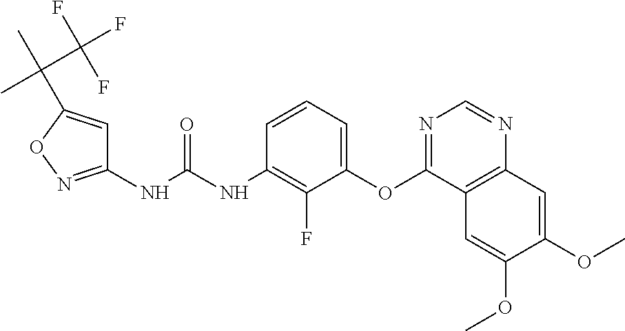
C1(NC(NC2=C(F)C(OC3=NC=NC4=C3C=C(OC)C(OC)=C4)=CC=C2)=O)=NOC(C(C)(C(F)(F)F)C)=C1
